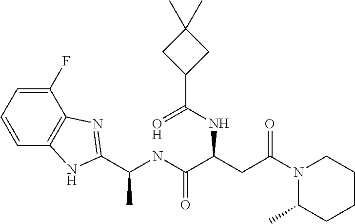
N1(C(CC(C(NC(C)C2=NC3=C(C=CC=C3F)N2)=O)NC(C2CC(C)(C)C2)=O)=O)C(C)CCCC1
